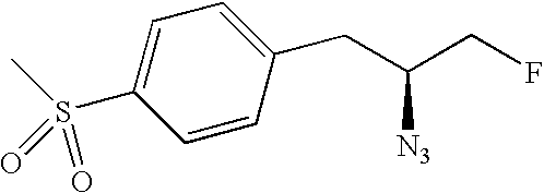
C1=C(S(C)(=O)=O)C=CC(CC(CF)[N3])=C1
